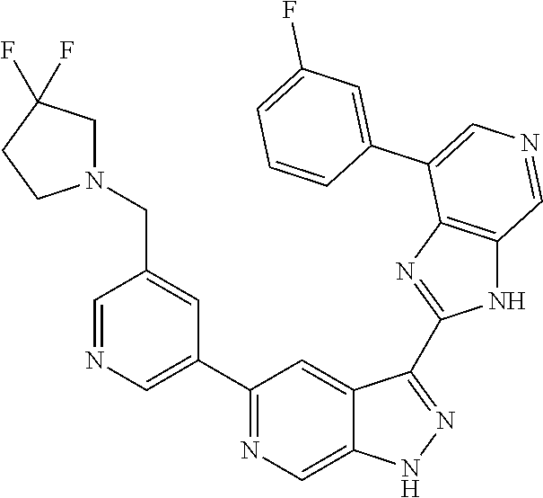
C1(C2=CN=CC(CN3CC(F)(F)CC3)=C2)=NC=C2C(=C1)C(C1=NC3=C(N1)C=NC=C3C1=CC(F)=CC=C1)=NN2
